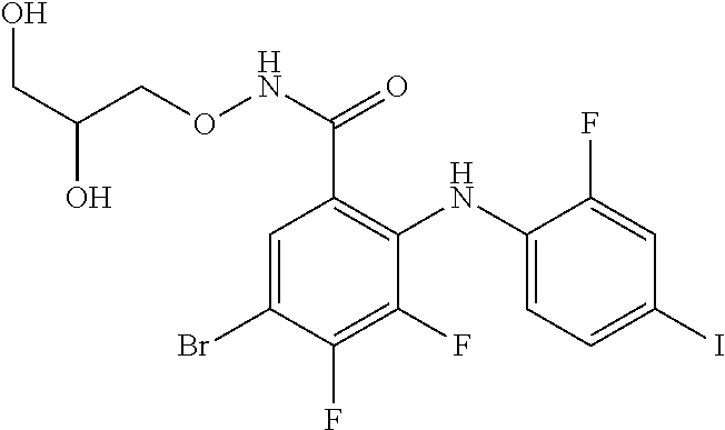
C1(NC2=C(C(NOCC(CO)O)=O)C=C(Br)C(F)=C2F)=CC=C(I)C=C1F
